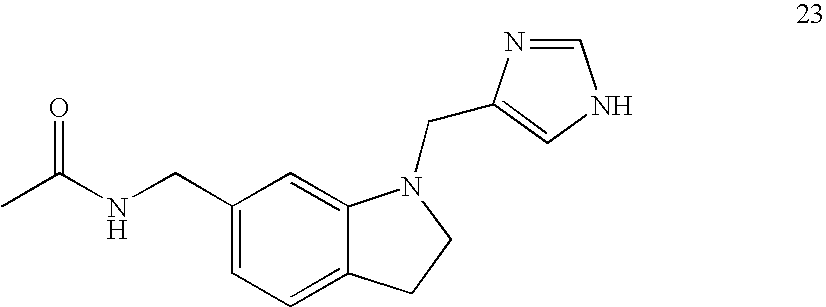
CC(NCC1=CC=C2C(=C1)N(CC1=CNC=N1)CC2)=O
